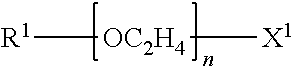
[R1][OC2H4][X1]
